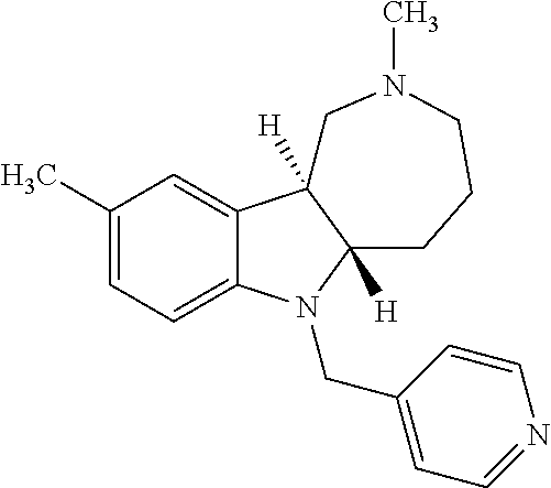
C1(C)=CC=C2C(=C1)C1([H])C([H])(N2CC2=CC=NC=C2)CCCN(C)C1
